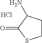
C1CC(N)C(=O)S1.Cl
